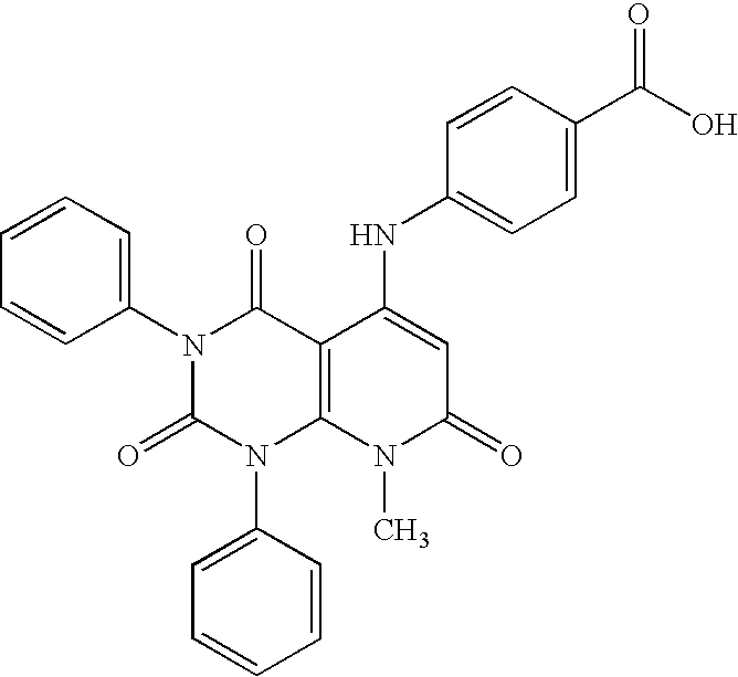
N1(C2=CC=CC=C2)C(=O)N(C2=CC=CC=C2)C2=C(C1=O)C(NC1=CC=C(C(O)=O)C=C1)=CC(=O)N2C
